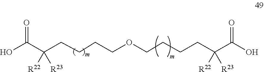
OC(C(CCCCOCCCCC(C(O)=O)([R22])[R23])([R22])[R23])=O
